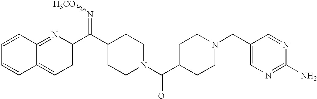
C12=NC(C(C3CCN(C(C4CCN(CC5=CN=C(N)N=C5)CC4)=O)CC3)=N[H3CO])=CC=C1C=CC=C2
